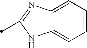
C1=CC=C2C(=C1)NC(C)=N2
